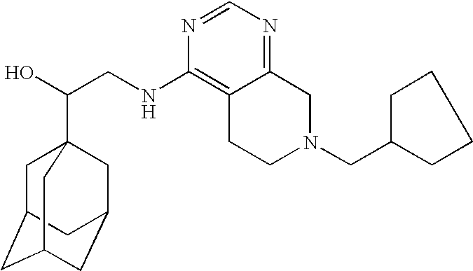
C(CNC1=C2C(=NC=N1)CN(CC1CCCC1)CC2)(O)C12CC3CC(CC(C1)C3)C2
